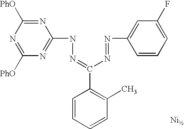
N1=C([PhO])N=C([PhO])N=C1NN=C(C1=C(C)C=CC=C1)N=NC1=CC(F)=CC=C1
